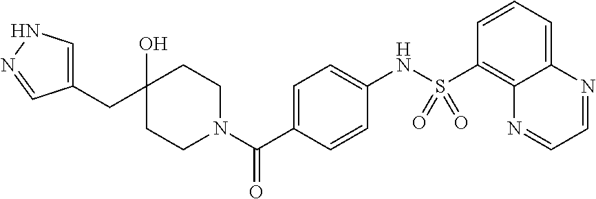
C1(CC2(O)CCN(C(=O)C3=CC=C(NS(C4=C5C(=CC=C4)N=CC=N5)(=O)=O)C=C3)CC2)=CNN=C1
